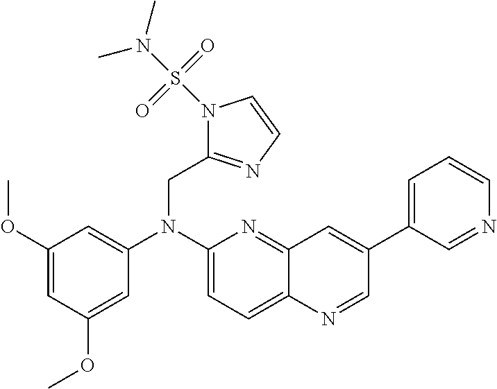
C1=C(OC)C=C(OC)C=C1N(C1=CC=C2C(=N1)C=C(C1=CC=CN=C1)C=N2)CC1=NC=CN1S(N(C)C)(=O)=O
